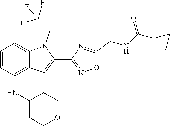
C12=CC=CC(NC3CCOCC3)=C1C=C(C1=NOC(CNC(C3CC3)=O)=N1)N2CC(F)(F)F
